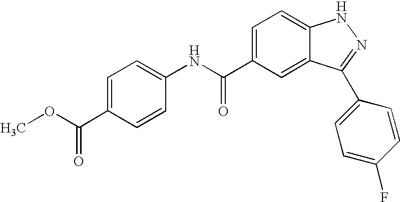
C1(C(NC2=CC=C(C(OC)=O)C=C2)=O)=CC=C2C(=C1)C(C1=CC=C(F)C=C1)=NN2
